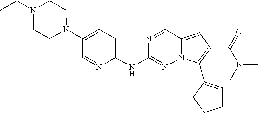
N1(C2=CC=C(NC3=NN4C(=CC(C(N(C)C)=O)=C4C4=CCCC4)C=N3)N=C2)CCN(CC)CC1
